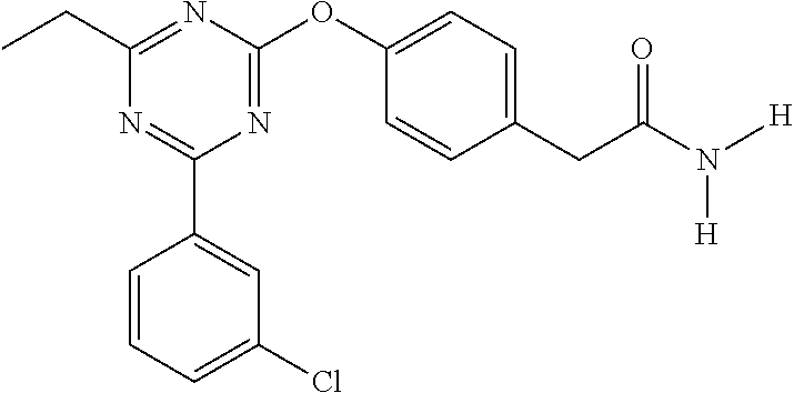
C1(C2=CC(Cl)=CC=C2)=NC(CC)=NC(OC2=CC=C(CC(N([H])[H])=O)C=C2)=N1
